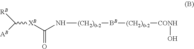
C([XB]C(N[(CH2)0-2][BB][(CH2)0-2][CONH]O)=O)([AB])[RB]
